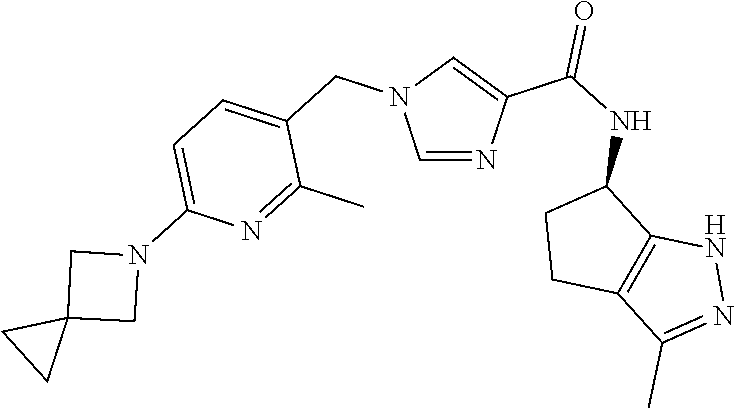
C1=C(C(NC2CCC3=C2NN=C3C)=O)N=CN1CC1=CC=C(N2CC3(C2)CC3)N=C1C
